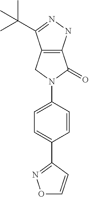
C12=C(CN(C3=CC=C(C4=NOC=C4)C=C3)C1=O)C(C(C)(C)C)=NN2
